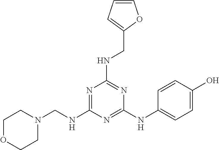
N1(CNC2=NC(NCC3=CC=CO3)=NC(NC3=CC=C(O)C=C3)=N2)CCOCC1
